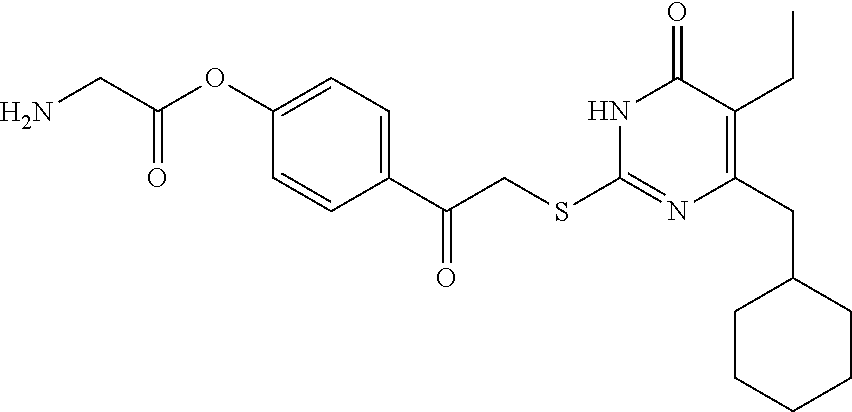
N1C(SCC(C2=CC=C(OC(CN)=O)C=C2)=O)=NC(CC2CCCCC2)=C(CC)C1=O
